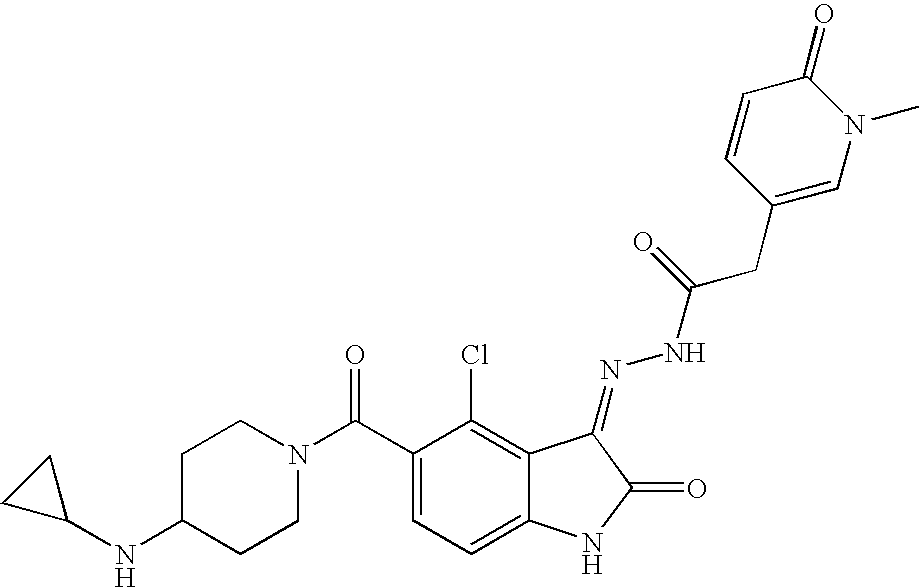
C(C1=CC=C2C(=C1Cl)C(=NNC(CC1=CN(C)C(=O)C=C1)=O)C(=O)N2)(N1CCC(NC2CC2)CC1)=O
